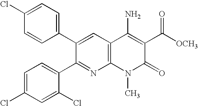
C1(Cl)=CC=C(C2=CC3=C(N=C2C2=CC=C(Cl)C=C2Cl)N(C)C(=O)C(C([OCH3])=O)=C3N)C=C1
